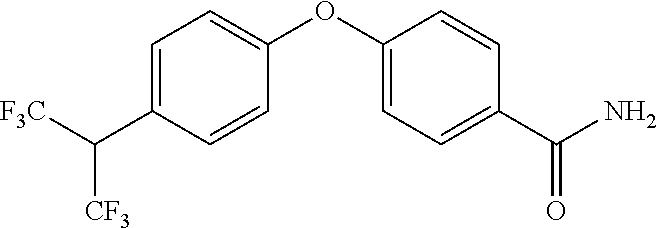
C1=C(C([CF3])[F3C])C=CC(OC2=CC=C(C(N)=O)C=C2)=C1
